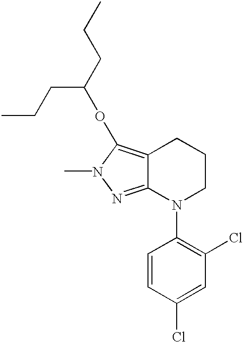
C12=C(OC(CCC)CCC)N(C)N=C1N(C1=C(Cl)C=C(Cl)C=C1)CCC2
